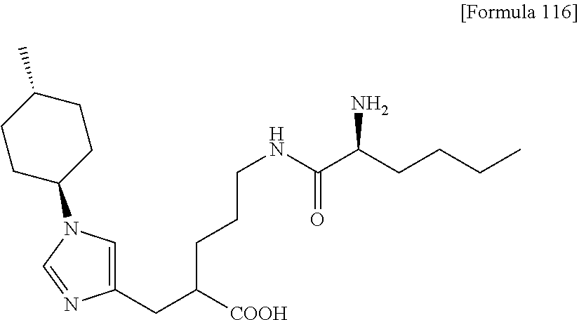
C1(CC([COOH])CCCNC(C(CCCC)N)=O)=CN(C2CCC(C)CC2)C=N1
